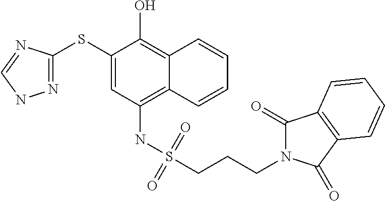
C1(SC2=NNC=N2)=CC(NS(CCCN2C(=O)C3=C(C2=O)C=CC=C3)(=O)=O)=C2C(=C1O)C=CC=C2
